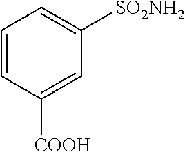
C1=CC([COOH])=CC([SO2NH2])=C1
